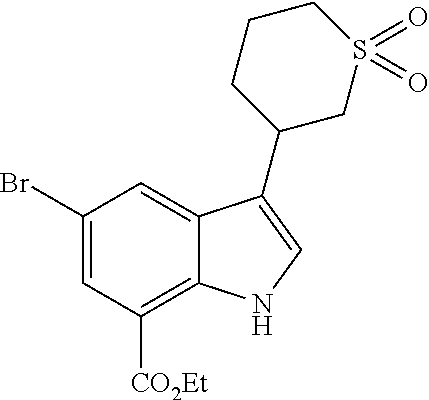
C1(Br)=CC([CO2Et])=C2C(=C1)C(C1CS(=O)(=O)CCC1)=CN2
